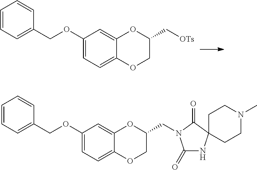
C1=CC=C(COC2=CC=C3C(=C2)OC(C[OTs])CO3)C=C1.C1=CC=C(COC2=CC=C3C(=C2)OC(CN2C(=O)NC4(C2=O)CCN(C)CC4)CO3)C=C1
